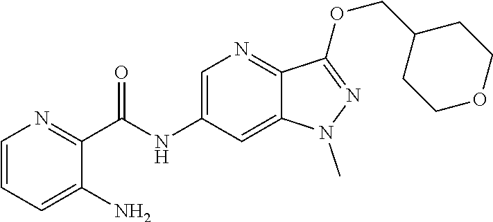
C(NC1=CN=C2C(=C1)N(C)N=C2OCC1CCOCC1)(C1=NC=CC=C1N)=O
